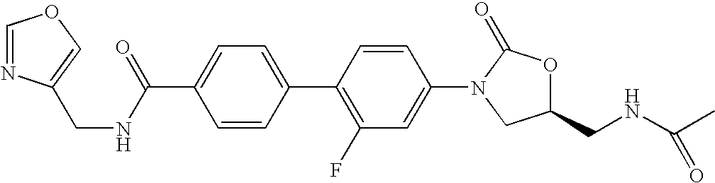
C1=C(C(NCC2=COC=N2)=O)C=CC(C2=C(F)C=C(N3CC(CNC(C)=O)OC3=O)C=C2)=C1
